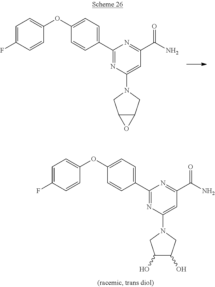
C1=C(F)C=CC(OC2=CC=C(C3=NC(N4CC5C(C4)O5)=CC(C(N)=O)=N3)C=C2)=C1.C1=C(F)C=CC(OC2=CC=C(C3=NC(N4CC(O)C(O)C4)=CC(C(N)=O)=N3)C=C2)=C1
